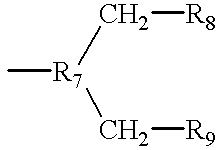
C[R7](C[R9])C[R8]
